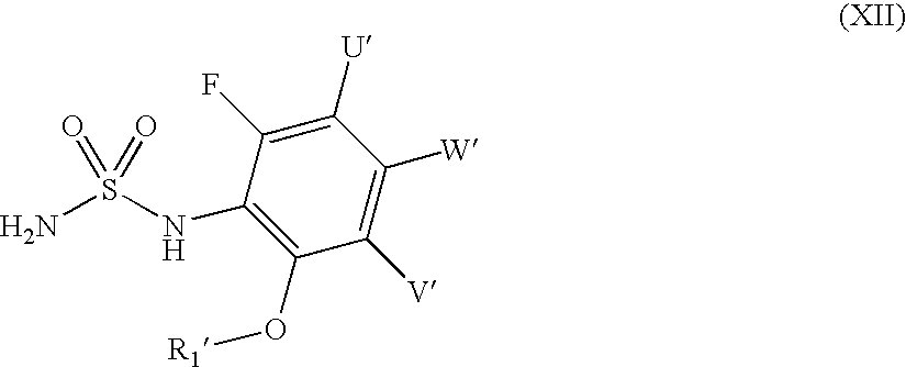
N(C1=C(O[R1])C([V])=C([W])C([U])=C1F)S(N)(=O)=O
